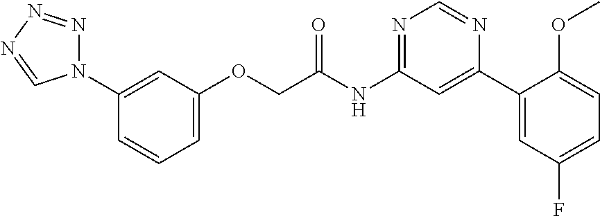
O(CC(NC1=NC=NC(C2=CC(F)=CC=C2OC)=C1)=O)C1=CC=CC(N2N=NN=C2)=C1
